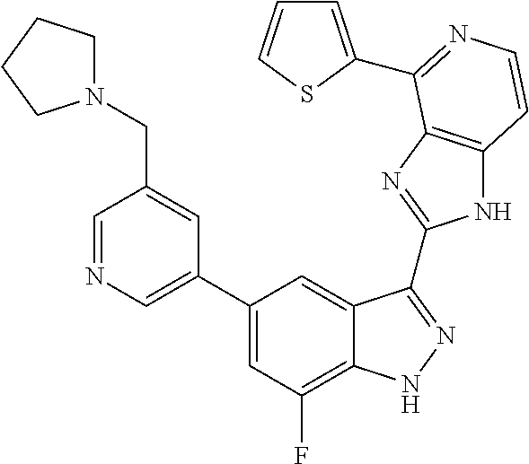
C1=C(C2=CC(F)=C3C(=C2)C(C2=NC4=C(N2)C=CN=C4C2=CC=CS2)=NN3)C=C(CN2CCCC2)C=N1
